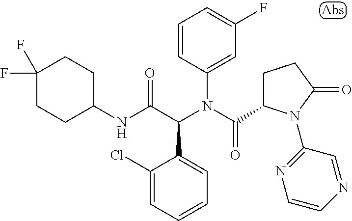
C1=CC(N(C(C2CCC(=O)N2C2=NC=CN=C2)=O)C(C(NC2CCC(F)(F)CC2)=O)C2=CC=CC=C2Cl)=CC(F)=C1
